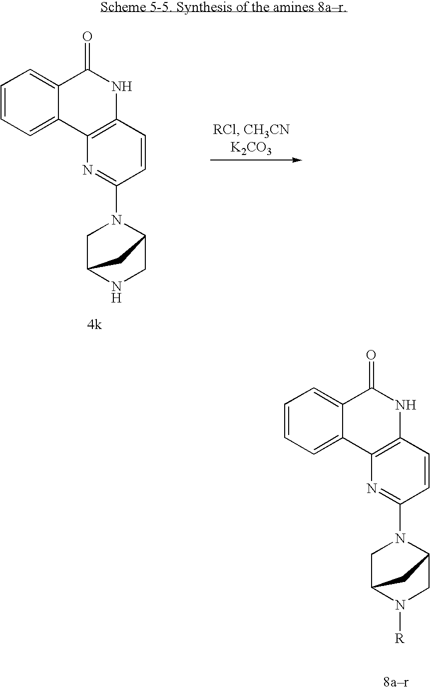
C1=CC=C2C(=C1)C(=O)NC1=C2N=C(N2CC3NCC2C3)C=C1.C1=CC=C2C(=C1)C(=O)NC1=C2N=C(N2CC3N([R])CC2C3)C=C1
